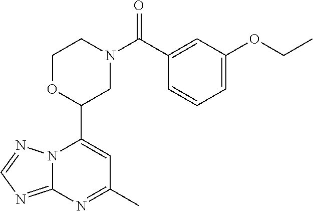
N12C(=NC=N1)N=C(C)C=C2C1CN(C(=O)C2=CC(OCC)=CC=C2)CCO1
